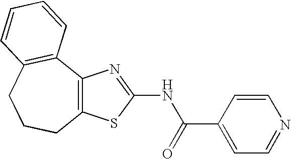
C12=C(SC(NC(C3=CC=NC=C3)=O)=N1)CCCC1=C2C=CC=C1
